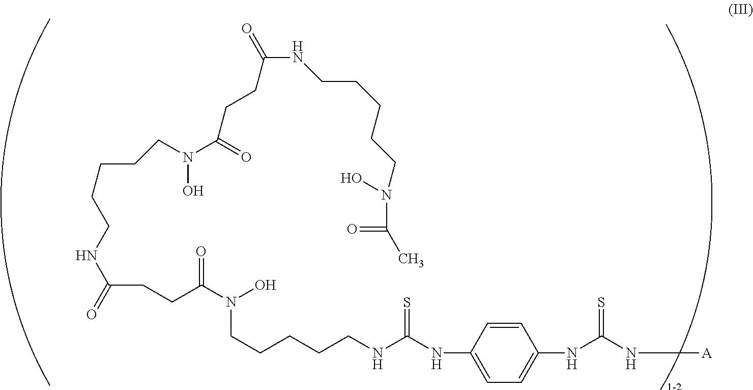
C1(NC(NCCCCCN(C(CCC(NCCCCCN(O)C(=O)CCC(NCCCCCN(C(=O)C)O)=O)=O)=O)O)=S)=CC=C(NC(N[A])=S)C=C1
